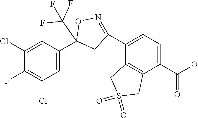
C1(Cl)=CC(C2(C(F)(F)F)CC(C3=CC=C(C(O)=O)C4=C3CS(=O)(=O)C4)=NO2)=CC(Cl)=C1F
